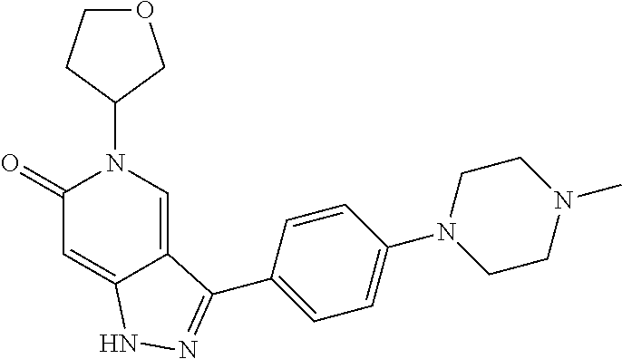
C1(N2C(=O)C=C3C(=C2)C(C2=CC=C(N4CCN(C)CC4)C=C2)=NN3)COCC1
